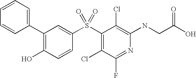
N(C1=C(Cl)C(S(C2=CC(C3=CC=CC=C3)=C(O)C=C2)(=O)=O)=C(Cl)C(F)=N1)CC(O)=O
